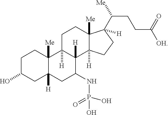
C1C(O)CC2([H])C([Me])(C1)C1([H])C([H])(C(NP(O)(=O)O)C2)C2([H])C([Me])(CC1)C(C(CCC([OH])=O)[Me])([H])CC2
